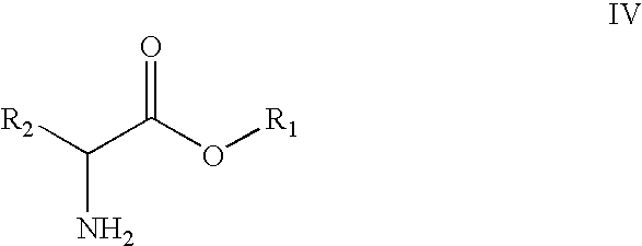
[R2]C(C(O[R1])=O)N
